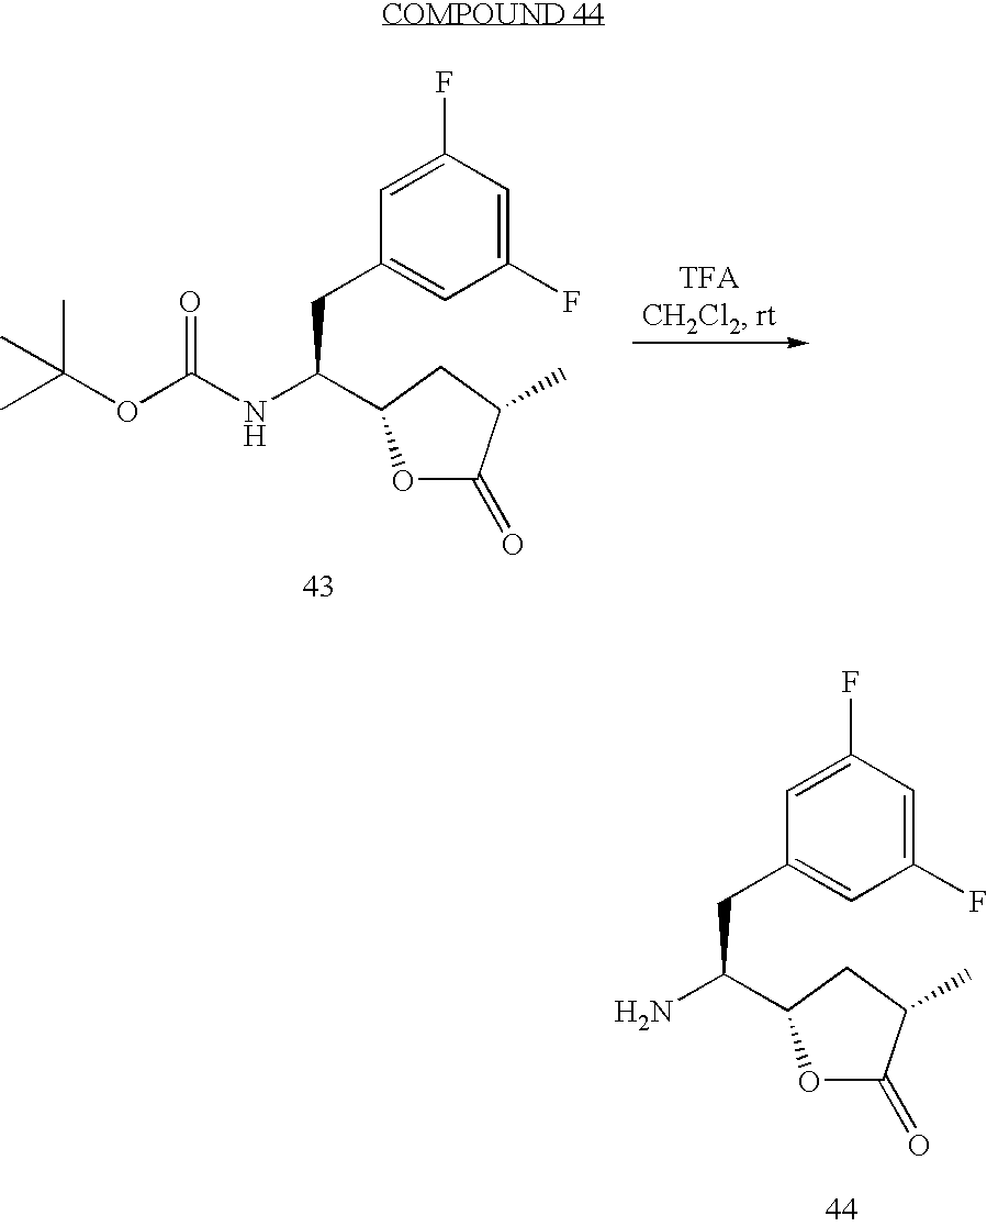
C1(F)=CC(F)=CC(CC(NC(OC(C)(C)C)=O)C2OC(=O)C(C)C2)=C1.C1(F)=CC(F)=CC(CC(N)C2OC(=O)C(C)C2)=C1
